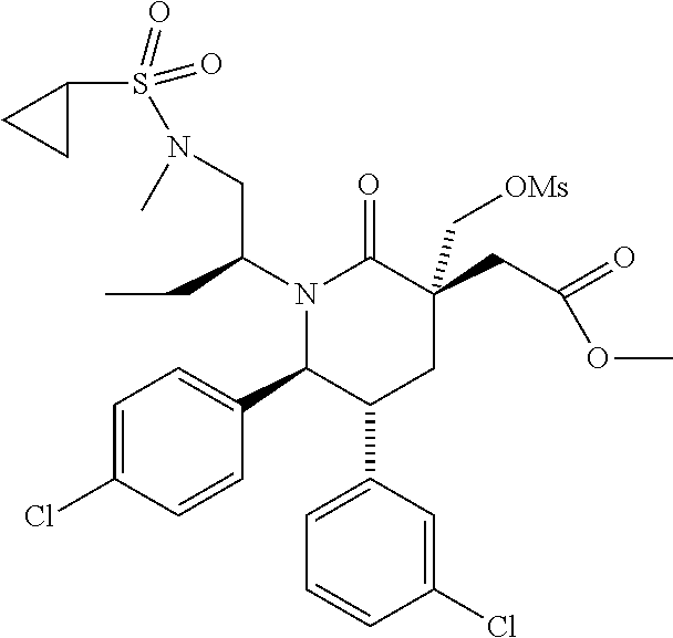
N1(C(CC)CN(S(C2CC2)(=O)=O)C)C(C2=CC=C(Cl)C=C2)C(C2=CC=CC(Cl)=C2)CC(CC(=O)OC)(C[OMs])C1=O
